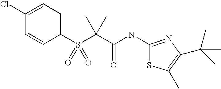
C1=CC(S(C(C(NC2=NC(C(C)(C)C)=C(C)S2)=O)(C)C)(=O)=O)=CC=C1Cl
